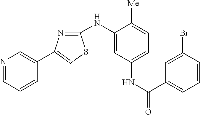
N1=CC=CC(C2=CSC(NC3=CC(NC(C4=CC=CC(Br)=C4)=O)=CC=C3[Me])=N2)=C1
